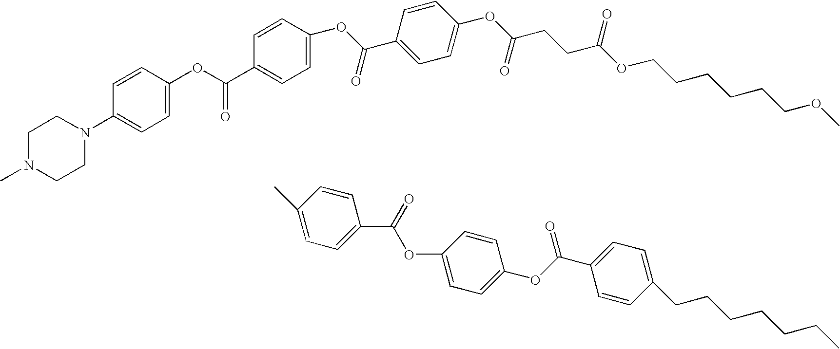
C1N(C)CCN(C2=CC=C(OC(C3=CC=C(OC(C4=CC=C(OC(=O)CCC(OCCCCCCOC)=O)C=C4)=O)C=C3)=O)C=C2)C1.C1=C(OC(C2=CC=C(C)C=C2)=O)C=CC(OC(C2=CC=C(CCCCCCC)C=C2)=O)=C1
